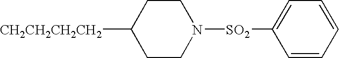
[CH2CH2CH2CH2]C1CCN([SO2]C2=CC=CC=C2)CC1
